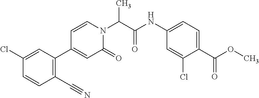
N(C1=CC=C(C(OC)=O)C(Cl)=C1)C(C(N1C=CC(C2=C(C#N)C=CC(Cl)=C2)=CC1=O)C)=O
